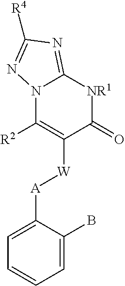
[A]([W]C1=C([R2])N2C(=NC([R4])=N2)[NR1]C1=O)C1=CC=CC=C1B
